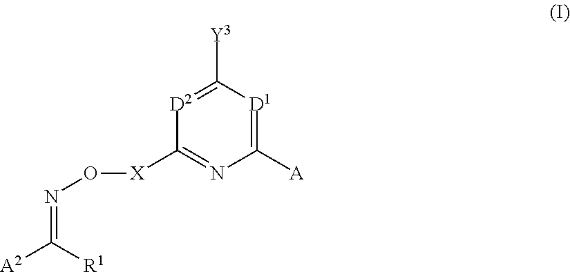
C1([X]ON=C([A2])[R1])=NC([A])=[D1]C([Y3])=[D2]1
